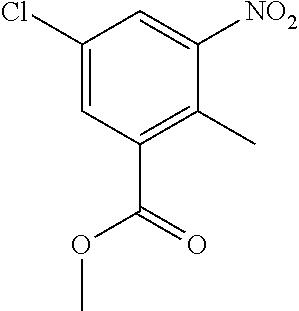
C1(Cl)=CC(C(=O)OC)=C(C)C([NO2])=C1
